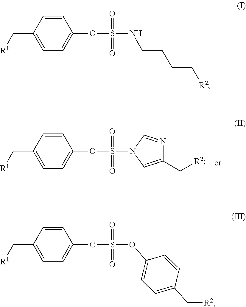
C1=CC(C[R1])=CC=C1OS(=O)(=O)NCCCC[R2].C1=CC(C[R1])=CC=C1OS(=O)(=O)OC1=CC=C(C[R2])C=C1.C1=CC(C[R1])=CC=C1OS(=O)(=O)N1C=C(C[R2])N=C1
